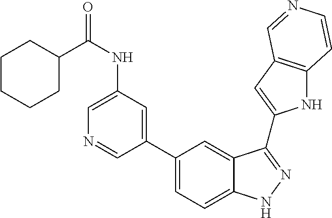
C1(C2=CC=C3C(=C2)C(C2=CC4=C(N2)C=CN=C4)=NN3)=CC(NC(C2CCCCC2)=O)=CN=C1
